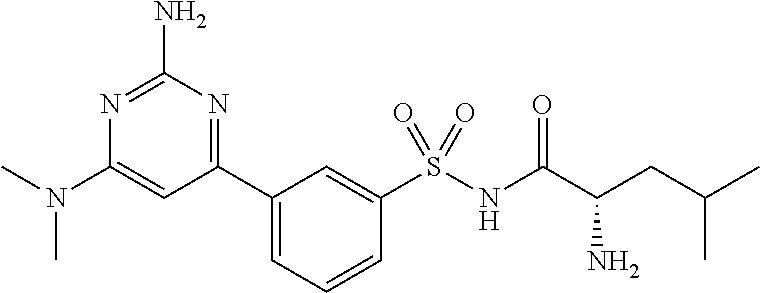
C1(C2=NC(N)=NC(N(C)C)=C2)=CC=CC(S(NC(C(CC(C)C)N)=O)(=O)=O)=C1
